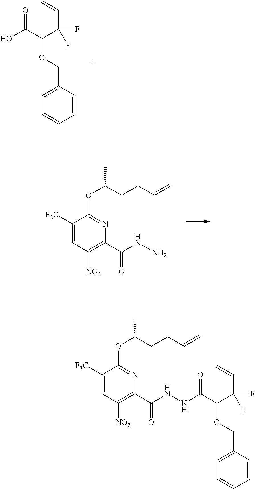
OC(C(C(C=C)(F)F)OCC1=CC=CC=C1)=O.C(C(C(C=C)(F)F)OCC1=CC=CC=C1)(=O)NNC(C1=C([NO2])C=C([F3C])C(OC(CCC=C)C)=N1)=O.C1(C(NN)=O)=C([NO2])C=C([F3C])C(OC(CCC=C)C)=N1
